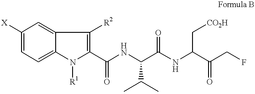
C1([X])=CC=C2C(=C1)C([R2])=C(C(NC(C(NC(C(CF)=O)C[CO2H])=O)C(C)C)=O)N2[R1]
